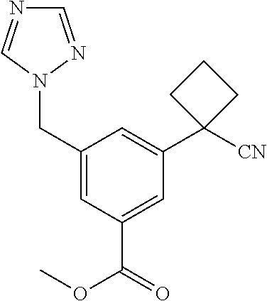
C1(CN2C=NC=N2)=CC(C(OC)=O)=CC(C2([CN])CCC2)=C1
